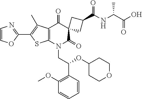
C1=COC(C2=C(C)C3=C(S2)N(CC(OC2CCOCC2)C2=C(OC)C=CC=C2)C(=O)C2(C3=O)CC(C(NC(C(O)=O)C)=O)C2)=N1
